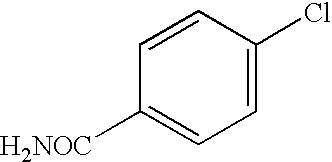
C1=C(Cl)C=CC([H2NOC])=C1
